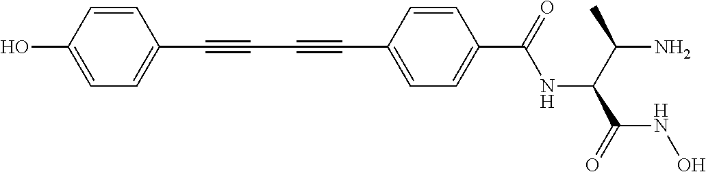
C1=CC(O)=CC=C1C#CC#CC1=CC=C(C(=O)NC(C(=O)NO)C(C)N)C=C1
